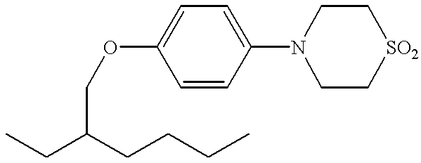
C1=CC(N2CC[SO2]CC2)=CC=C1OCC(CC)CCCC
